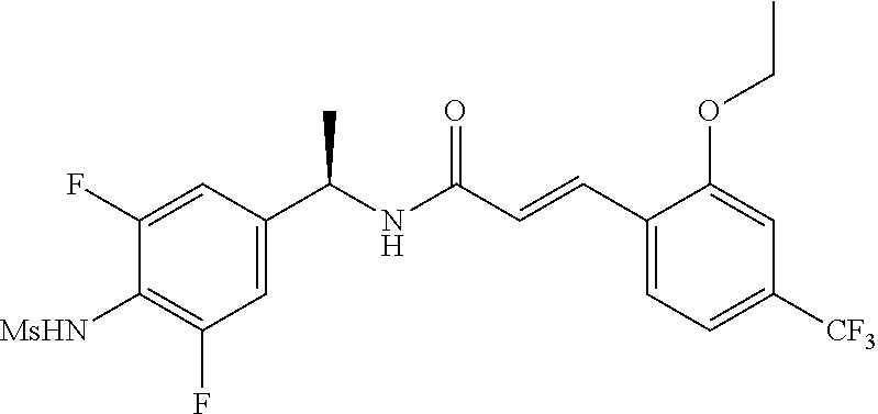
C1(C=CC(NC(C2=CC(F)=C([MsHN])C(F)=C2)C)=O)=CC=C([CF3])C=C1OCC
